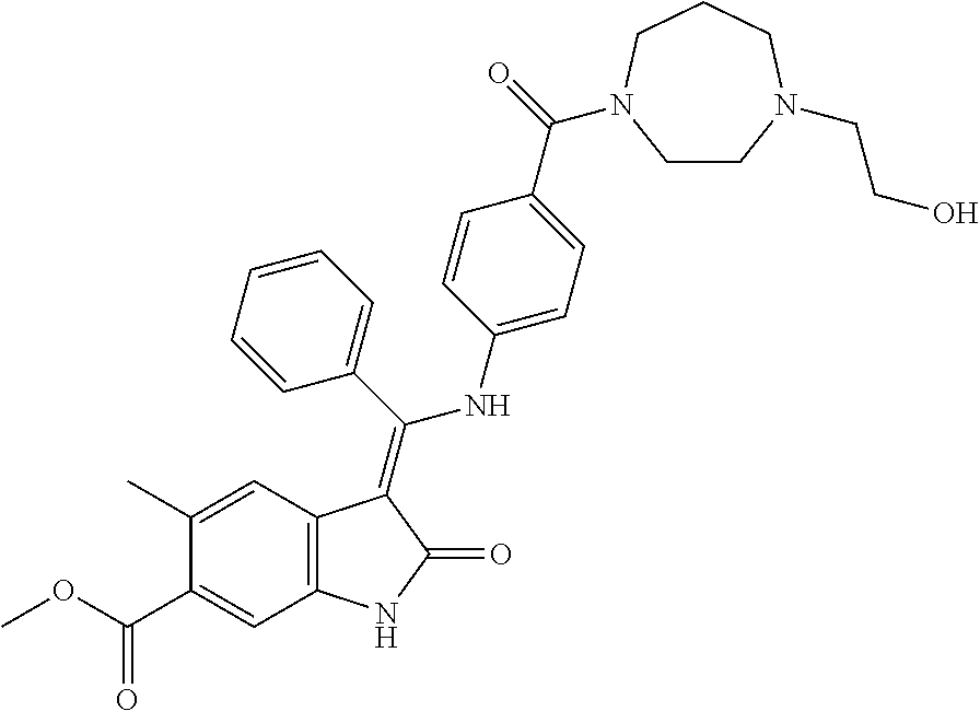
C1(C)=CC2=C(C=C1C(OC)=O)NC(=O)C2=C(C1=CC=CC=C1)NC1=CC=C(C(=O)N2CCN(CCO)CCC2)C=C1
